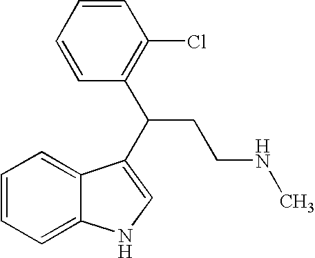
C1=CC=C2C(=C1)C(C(C1=C(Cl)C=CC=C1)CCNC)=CN2
